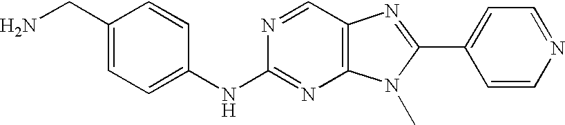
C1(CN)=CC=C(NC2=NC3=C(C=N2)N=C(C2=CC=NC=C2)N3C)C=C1
